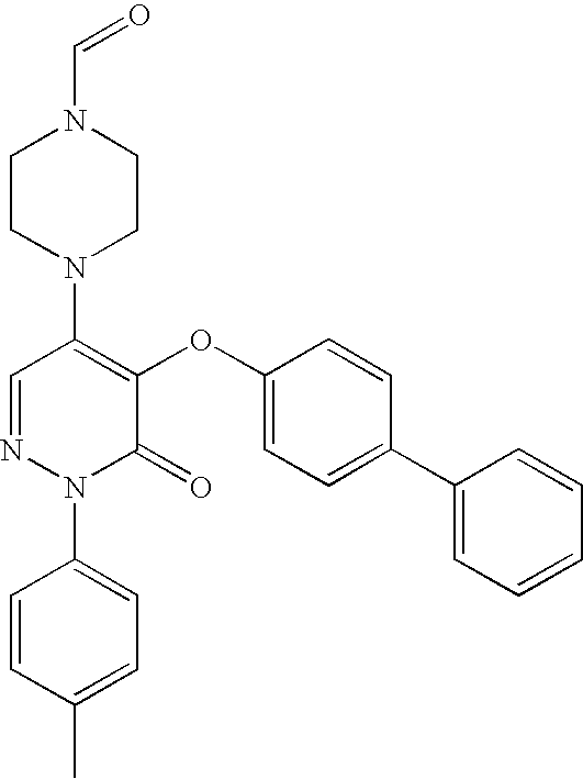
N1(C2=C(OC3=CC=C(C4=CC=CC=C4)C=C3)C(=O)N(C3=CC=C(C)C=C3)N=C2)CCN(C=O)CC1
